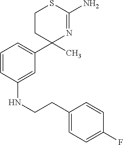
C1=CC(NCCC2=CC=C(F)C=C2)=CC(C2(C)N=C(N)SCC2)=C1
